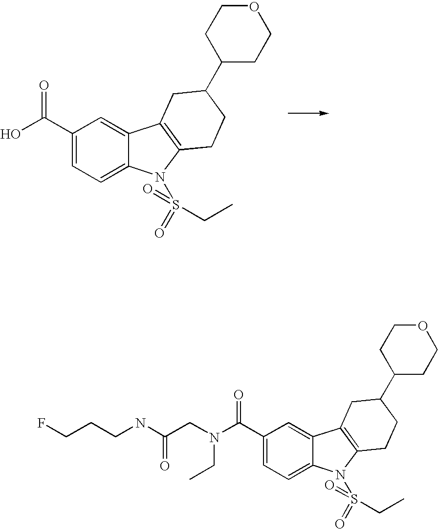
C1(C(O)=O)=CC=C2C(=C1)C1=C(N2S(=O)(=O)CC)CCC(C2CCOCC2)C1.C1(C(N(CC(NCCCF)=O)CC)=O)=CC=C2C(=C1)C1=C(N2S(=O)(=O)CC)CCC(C2CCOCC2)C1
